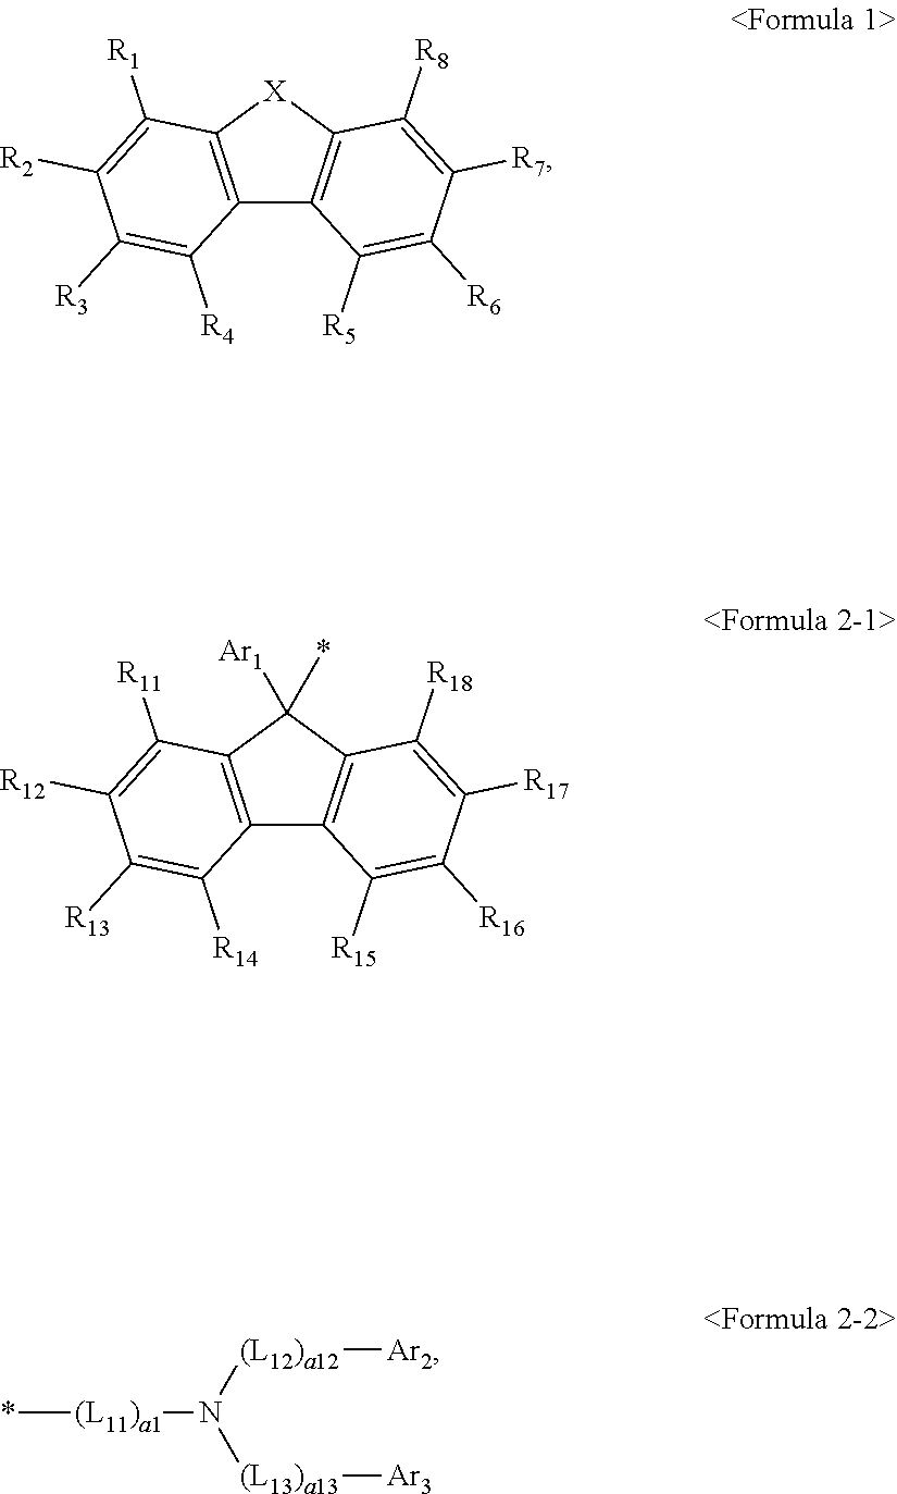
[(L11)a1](N([(L13)a13][Ar3])[(L12)a12][Ar2])*.C12=C(C(*)([Ar1])C3=C1C([R15])=C([R16])C([R17])=C3[R18])C([R11])=C([R12])C([R13])=C2[R14].C12=C([X]C3=C1C([R5])=C([R6])C([R7])=C3[R8])C([R1])=C([R2])C([R3])=C2[R4]
